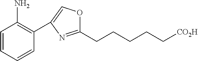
C1(CCCCC[CO2H])=NC(C2=C(N)C=CC=C2)=CO1
